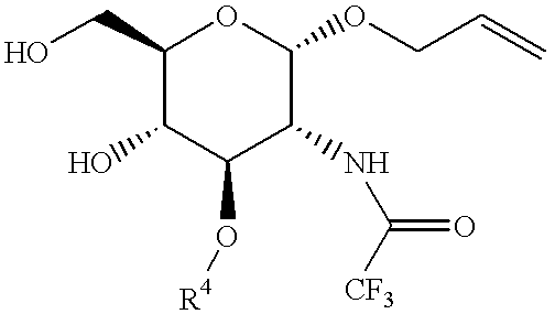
C1(CO)C(O)C(O[R4])C(NC(=O)[CF3])C(OCC=C)O1
